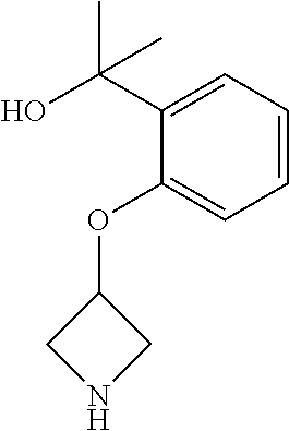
C1NCC1OC1=CC=CC=C1C(O)(C)C
